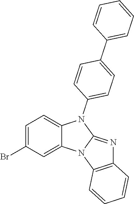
C1=C(Br)C=C2C(=C1)N(C1=CC=C(C3=CC=CC=C3)C=C1)C1=NC3=C(N21)C=CC=C3
